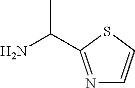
C(N)(C1=NC=CS1)C
